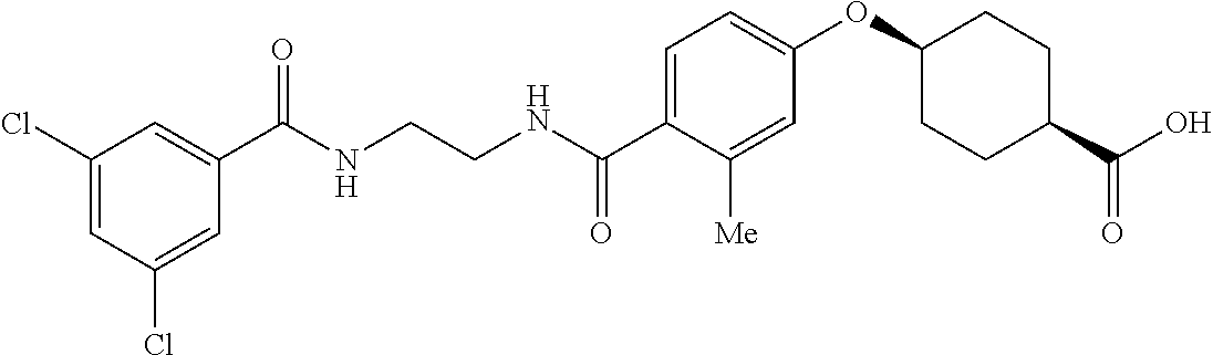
C(NCCNC(C1=CC=C(OC2CCC(C(O)=O)CC2)C=C1[Me])=O)(=O)C1=CC(Cl)=CC(Cl)=C1
